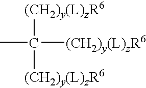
CC([(CH2)y(L)zR6])([(CH2)y(L)zR6])[(CH2)y(L)zR6]
